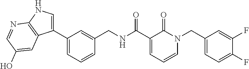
C1(C2=CNC3=C2C=C(O)C=N3)=CC=CC(CNC(C2=CC=CN(CC3=CC=C(F)C(F)=C3)C2=O)=O)=C1
